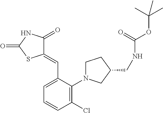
C1(=CC2=CC=CC(Cl)=C2N2CCC(CNC(OC(C)(C)C)=O)C2)C(=O)NC(=O)S1
